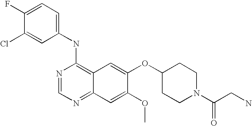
C1(NC2=C3C(=NC=N2)C=C(OC)C(OC2CCN(C(=O)CN)CC2)=C3)=CC=C(F)C(Cl)=C1
